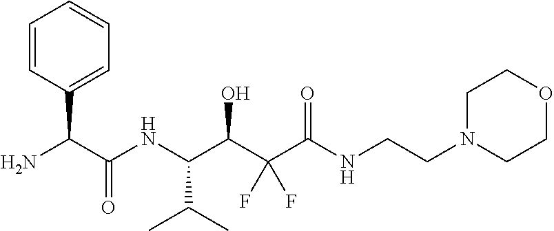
C1=CC(C(N)C(NC(C(C(C(NCCN2CCOCC2)=O)(F)F)O)C(C)C)=O)=CC=C1
